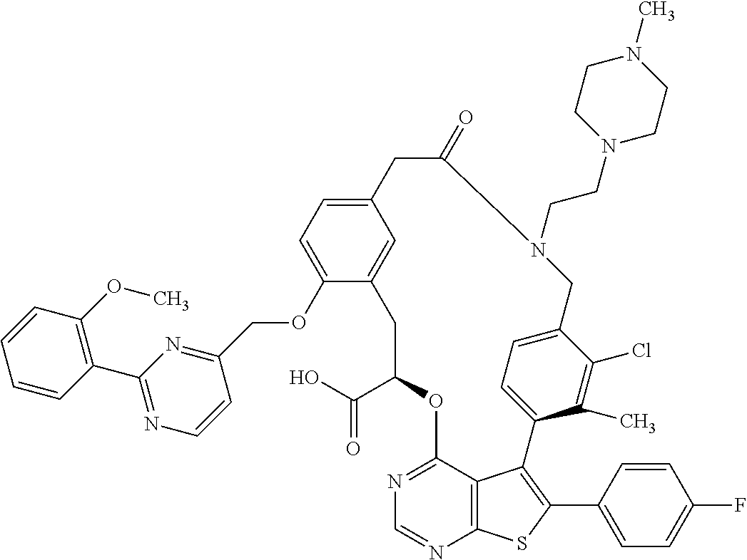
C1(C(O)=O)OC2=NC=NC3=C2C(=C(C2=CC=C(F)C=C2)S3)C2=CC=C(C(Cl)=C2C)CN(CCN2CCN(C)CC2)C(=O)CC2=CC=C(OCC3=NC(C4=C(OC)C=CC=C4)=NC=C3)C(=C2)C1
